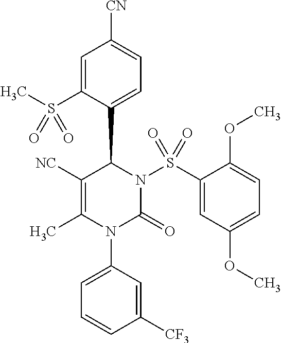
C1=C(S(C)(=O)=O)C(C2C([NC])=C(C)N(C3=CC=CC([CF3])=C3)C(=O)N2S(C2=CC(OC)=CC=C2OC)(=O)=O)=CC=C1[CN]
